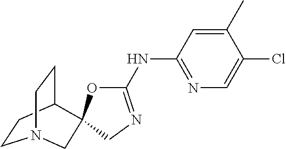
C1CC2CCN1CC21OC(NC2=NC=C(Cl)C(C)=C2)=NC1
